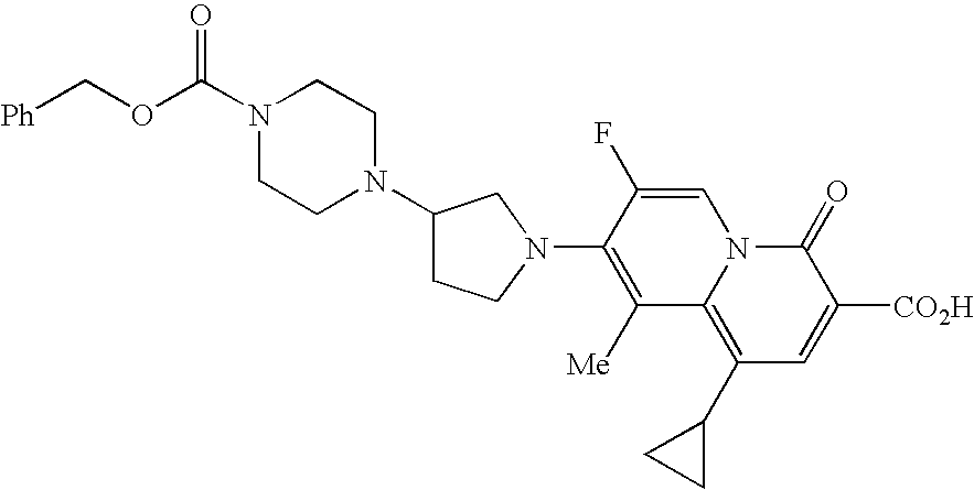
N1(C(OC[Ph])=O)CCN(C2CCN(C3=C([Me])C4=C(C5CC5)C=C([CO2H])C(=O)N4C=C3F)C2)CC1
